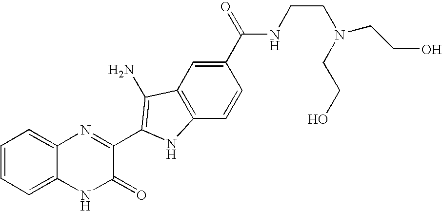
C1=C2C(=CC=C1)N=C(C1=C(N)C3=C(C=CC(C(=O)NCCN(CCO)CCO)=C3)N1)C(=O)N2
